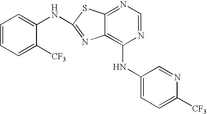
N1=CN=C2C(=C1NC1=CC=C([CF3])N=C1)N=C(NC1=CC=CC=C1[CF3])S2
